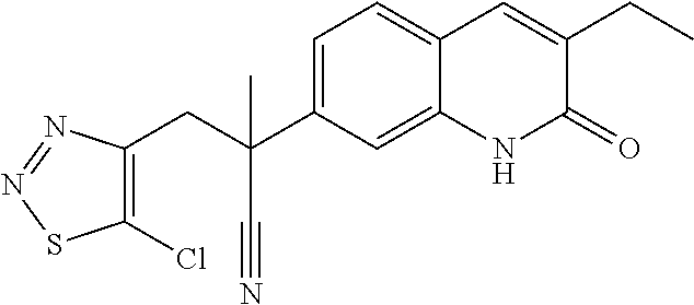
C1(Cl)=C(CC(C2=CC=C3C(=C2)NC(=O)C(CC)=C3)(C)C#N)N=NS1
